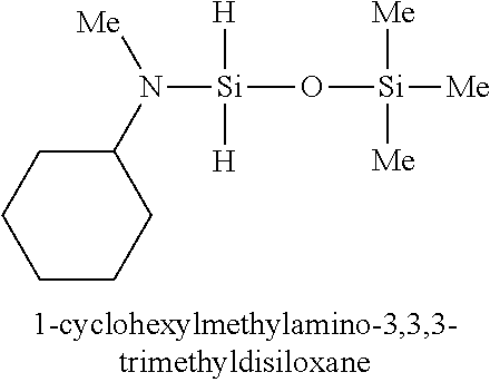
[Si](O[Si]([Me])([Me])[Me])([H])([H])N(C1CCCCC1)[Me]
